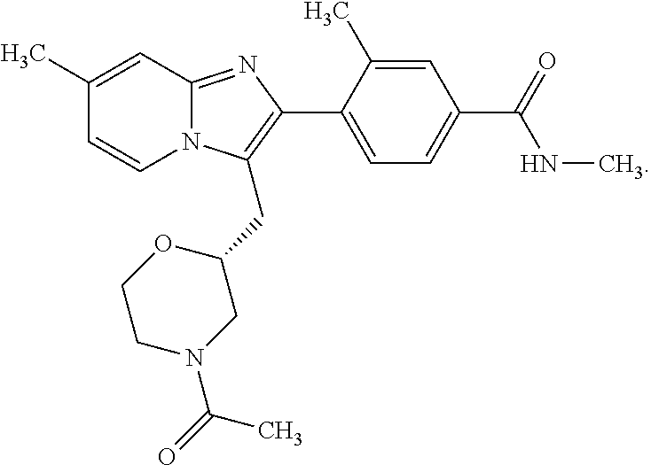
C1(C)=CC2=NC(C3=CC=C(C(NC)=O)C=C3C)=C(CC3OCCN(C(C)=O)C3)N2C=C1
